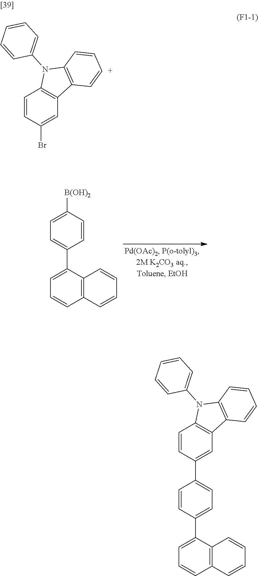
C1=C([B(OH)2])C=CC(C2=CC=CC3=C2C=CC=C3)=C1.C1=CC(Br)=CC2=C1N(C1=CC=CC=C1)C1=C2C=[C+]C=C1.C1=CC(C2=CC=C(C3=CC=CC4=C3C=CC=C4)C=C2)=CC2=C1N(C1=CC=CC=C1)C1=C2C=CC=C1
